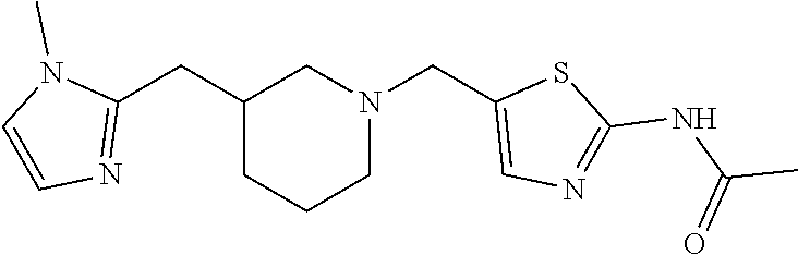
C1C(CC2=NC=CN2C)CCCN1CC1=CN=C(NC(C)=O)S1
